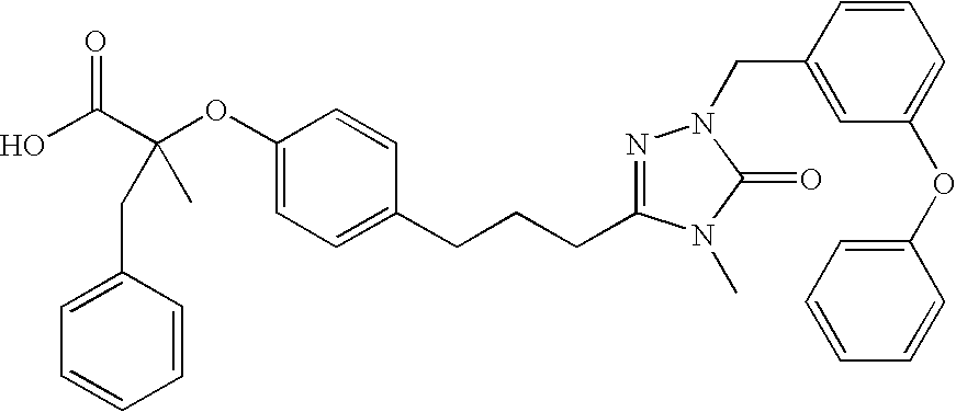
C(C(O)=O)(OC1=CC=C(CCCC2=NN(CC3=CC(OC4=CC=CC=C4)=CC=C3)C(=O)N2C)C=C1)(C)CC1=CC=CC=C1
